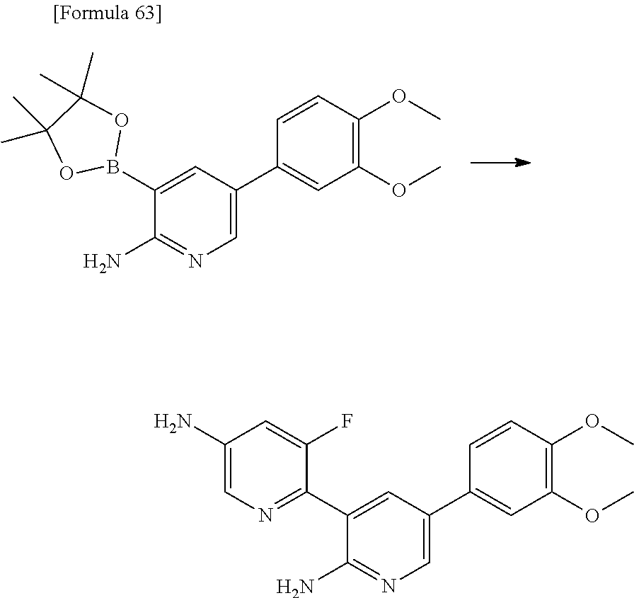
C1(N)=NC=C(C2=CC(OC)=C(OC)C=C2)C=C1B1OC(C)(C)C(C)(C)O1.C1(N)=NC=C(C2=CC(OC)=C(OC)C=C2)C=C1C1=NC=C(N)C=C1F
